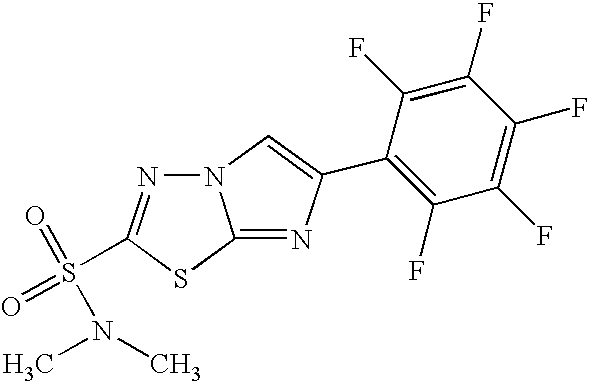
N12N=C(S(=O)(=O)N(C)C)SC1=NC(C1=C(F)C(F)=C(F)C(F)=C1F)=C2
